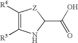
C1([R4])=C([R5])NC(C(O)=O)[Z]1
